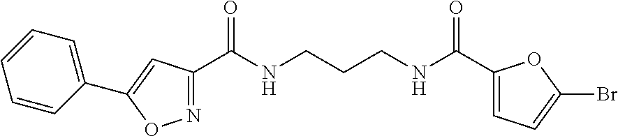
N1=C(C(NCCCNC(C2=CC=C(Br)O2)=O)=O)C=C(C2=CC=CC=C2)O1
